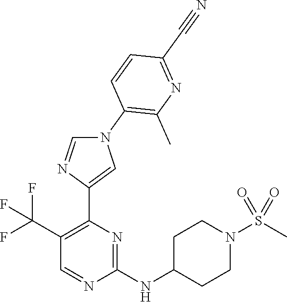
N1(C2=C(C)N=C(C#N)C=C2)C=NC(C2=C(C(F)(F)F)C=NC(NC3CCN(S(C)(=O)=O)CC3)=N2)=C1
